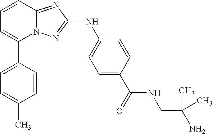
C1(C2=CC=CC3=NC(NC4=CC=C(C(NCC(C)(C)N)=O)C=C4)=NN23)=CC=C(C)C=C1
